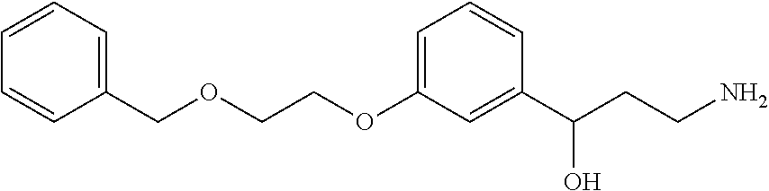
O(CCOC1=CC=CC(C(CCN)O)=C1)CC1=CC=CC=C1
